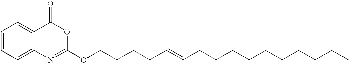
C1=CC=C2C(=C1)C(=O)OC(OCCCCC=CCCCCCCCCCC)=N2
